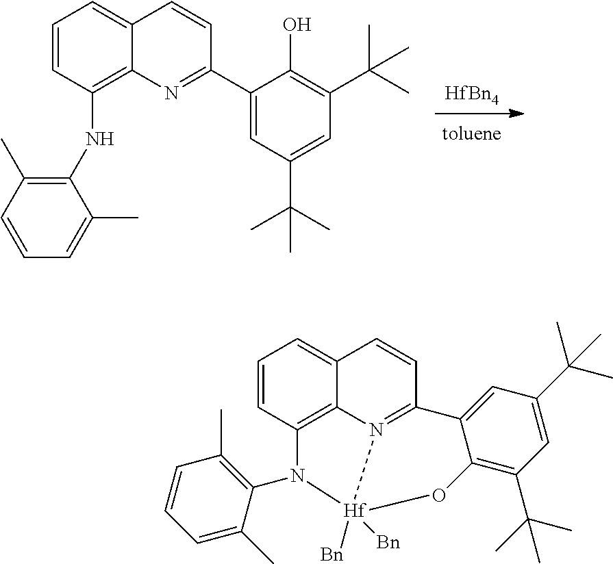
[HfBn4].C1=CC(NC2=C(C)C=CC=C2C)=C2C(=C1)C=CC(C1=CC(C(C)(C)C)=CC(C(C)(C)C)=C1O)=N2.C1=CC2=C3C(=C1)C=CC1=N3[Hf]([Bn])([Bn])(N2C2=C(C)C=CC=C2C)OC2=C(C(C)(C)C)C=C(C(C)(C)C)C=C12
